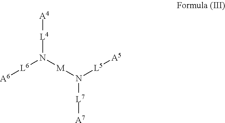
[A4][L4]N([L6][A6])[M]N([L7][A7])[L5][A5]
